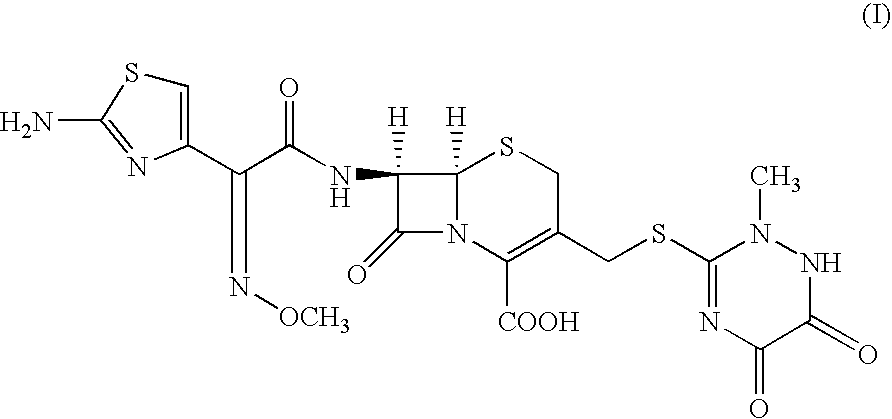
C1=C(C(C(NC2([H])C(=O)N3C2([H])SCC(CSC2=NC(=O)C(=O)NN2C)=C3[COOH])=O)=N[OCH3])N=C(N)S1
